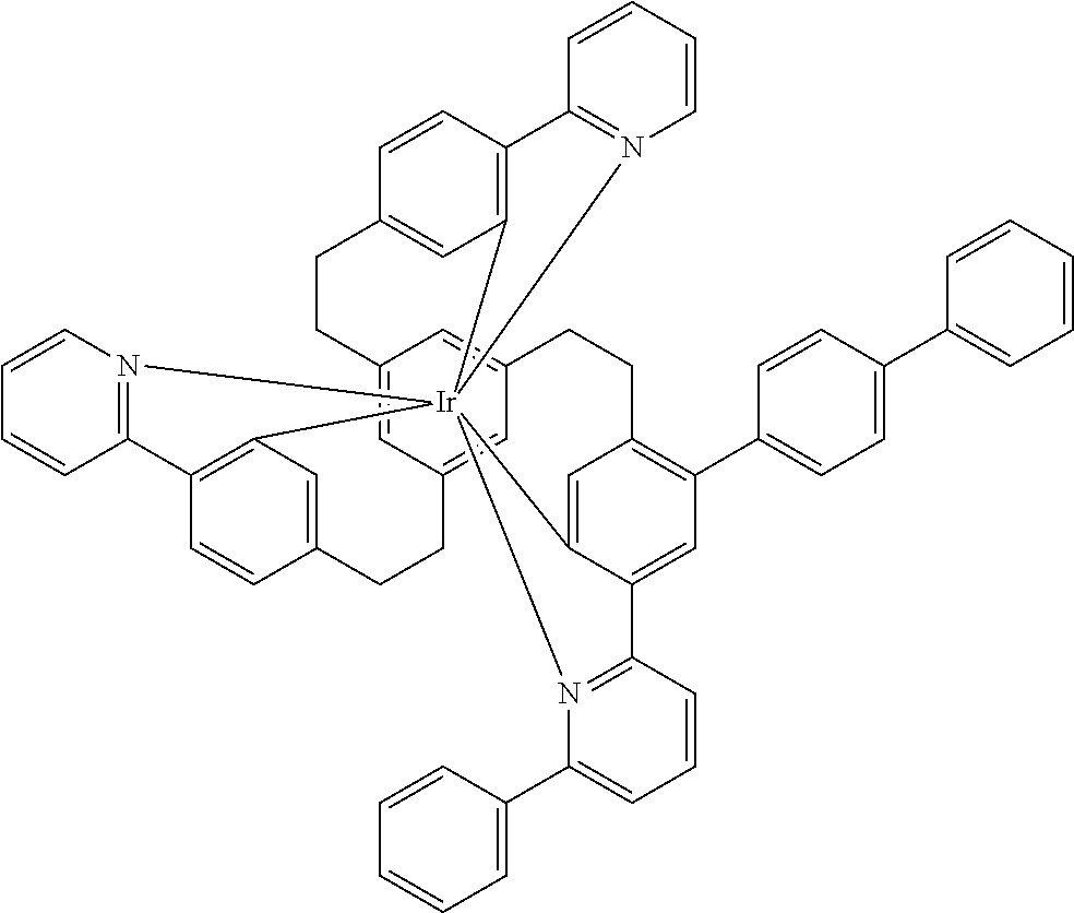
C12=CC3=CC(=C1)CCC1=C(C4=CC=C(C5=CC=CC=C5)C=C4)C=C4C(=C1)[Ir]15(C6=C(C=CC(=C6)CC3)C3=N1C=CC=C3)(C1=C(C=CC(=C1)CC2)C1=N5C=CC=C1)N1=C4C=CC=C1C1=CC=CC=C1
